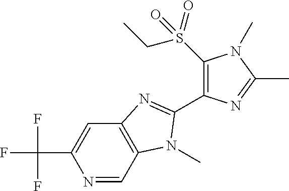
N1=CC2=C(C=C1C(F)(F)F)N=C(C1=C(S(CC)(=O)=O)N(C)C(C)=N1)N2C
